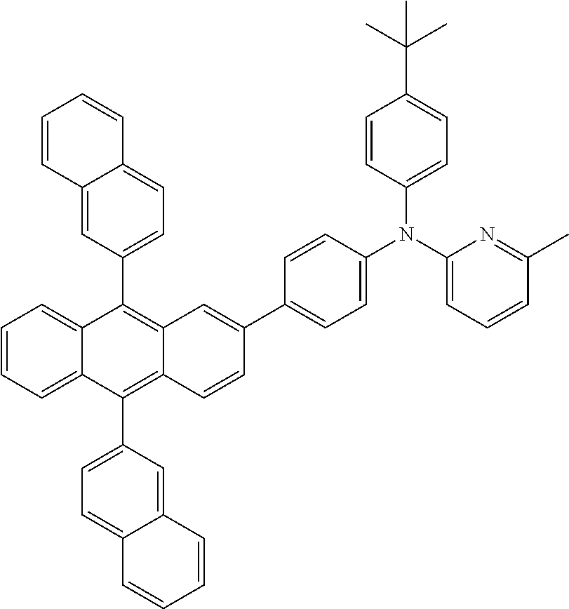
C1=CC=C2C(=C1)C(C1=CC=C3C(=C1)C=CC=C3)=C1C(=C2C2=CC=C3C(=C2)C=CC=C3)C=CC(C2=CC=C(N(C3=CC=C(C(C)(C)C)C=C3)C3=CC=CC(C)=N3)C=C2)=C1
